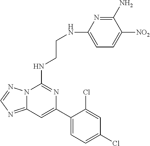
N12C(=NC=N1)C=C(C1=CC=C(Cl)C=C1Cl)N=C2NCCNC1=CC=C([NO2])C(N)=N1
